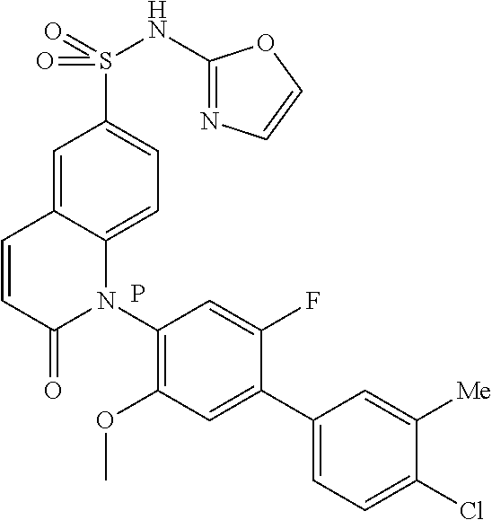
P.C12=CC(S(=O)(NC3=NC=CO3)=O)=CC=C1N(C1=C(OC)C=C(C3=CC=C(Cl)C([Me])=C3)C(F)=C1)C(=O)C=C2
